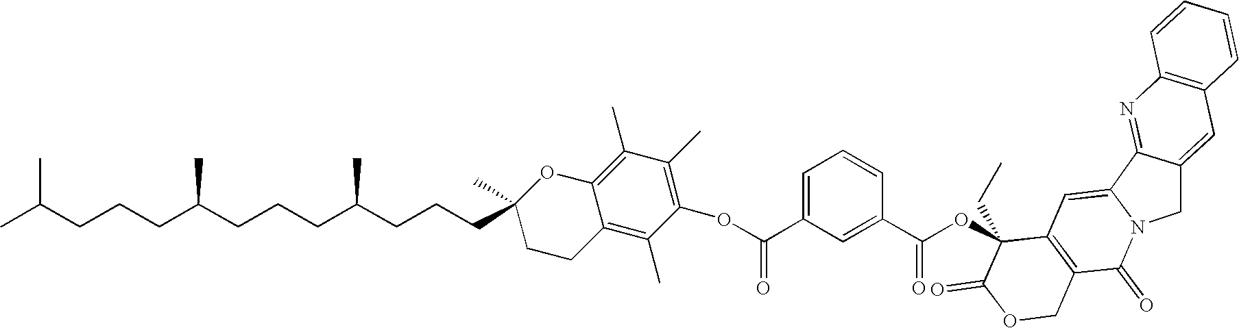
CC(CCCC(CCCC(CCCC1(C)OC2=C(C)C(C)=C(OC(C3=CC=CC(C(OC4(CC)C5=C(C(=O)N6CC7=CC8=C(N=C7C6=C5)C=CC=C8)COC4=O)=O)=C3)=O)C(C)=C2CC1)C)C)C
